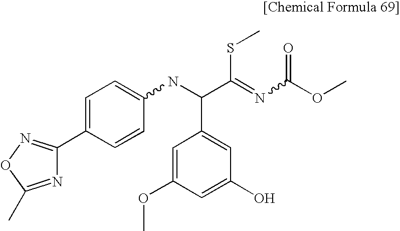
N1=C(C)ON=C1C1=CC=C(NC(C(=NC(OC)=O)SC)C2=CC(O)=CC(OC)=C2)C=C1
